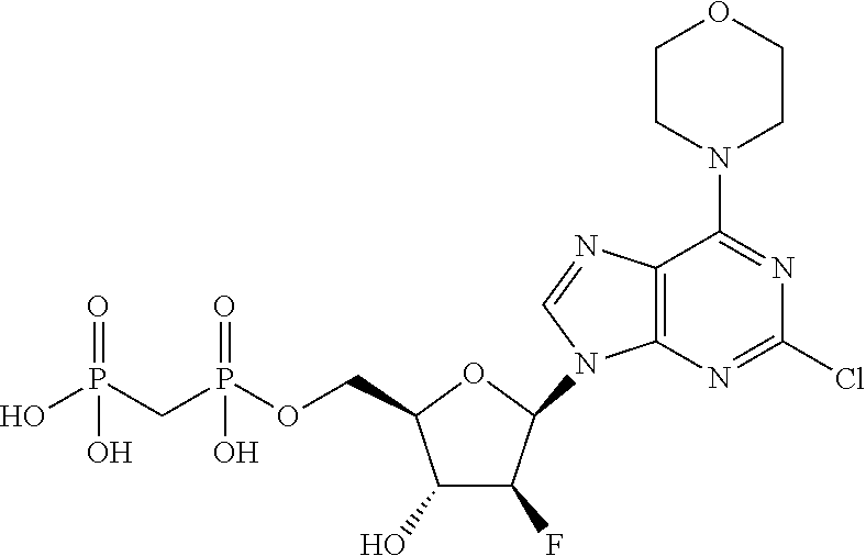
C1(O)C(F)C(N2C3=C(C(N4CCOCC4)=NC(Cl)=N3)N=C2)OC1COP(CP(O)(=O)O)(=O)O
